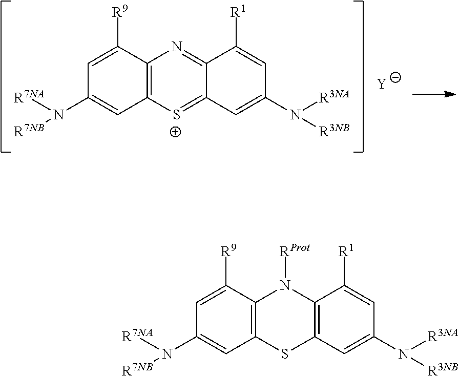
C1=C([R9])C2=C(C=C1N([R7NA])[R7NB])SC1=C(N2[RProt])C([R1])=CC(N([R3NA])[R3NB])=C1.C1=C([R9])C2=C(C=C1N([R7NA])[R7NB])[S+]=C1C(=N2)C([R1])=CC(N([R3NA])[R3NB])=C1.[Y]
